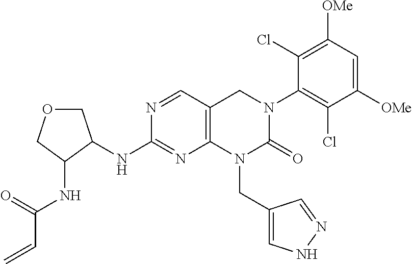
N(C1=NC2=C(C=N1)CN(C1=C(Cl)C([OMe])=CC([OMe])=C1Cl)C(=O)N2CC1=CNN=C1)C1C(NC(C=C)=O)COC1
